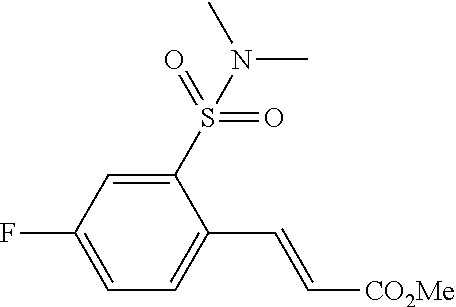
C1=C(F)C=C(S(=O)(=O)N(C)C)C(C=C[CO2Me])=C1
